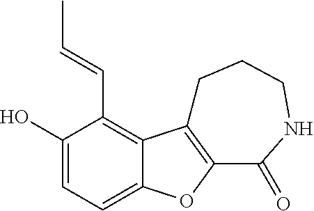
C1(O)=CC=C2C(=C1C=CC)C1=C(O2)C(=O)NCCC1
